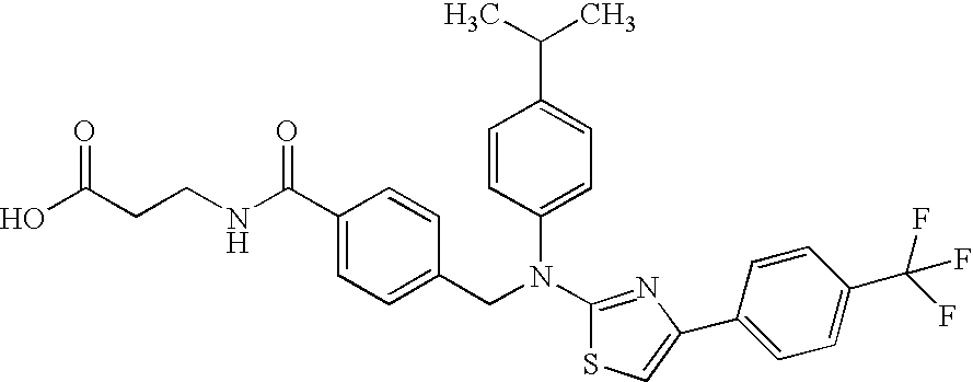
C(CCNC(C1=CC=C(CN(C2=CC=C(C(C)C)C=C2)C2=NC(C3=CC=C(C(F)(F)F)C=C3)=CS2)C=C1)=O)(O)=O
